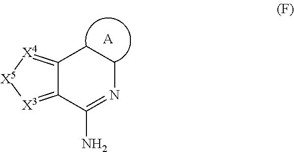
C12=[X4][X5][X3]=C1C(N)=NCC2.[A]
